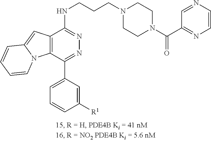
C12=C(C(C3=CC=CC([R1])=C3)=NN=C1NCCCN1CCN(C(C3=NC=CN=C3)=O)CC1)N1C(=C2)C=CC=C1
